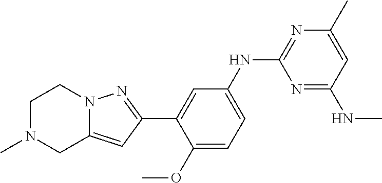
C1=C(NC2=NC(C)=CC(NC)=N2)C=C(C2=NN3C(=C2)CN(C)CC3)C(OC)=C1
